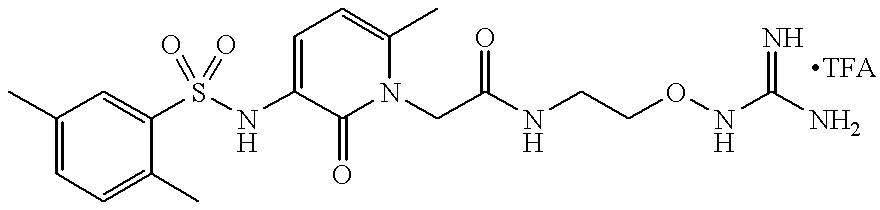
C1=C(C)C=C(S(NC2=CC=C(C)N(CC(=O)NCCONC(N)=N)C2=O)(=O)=O)C(C)=C1
